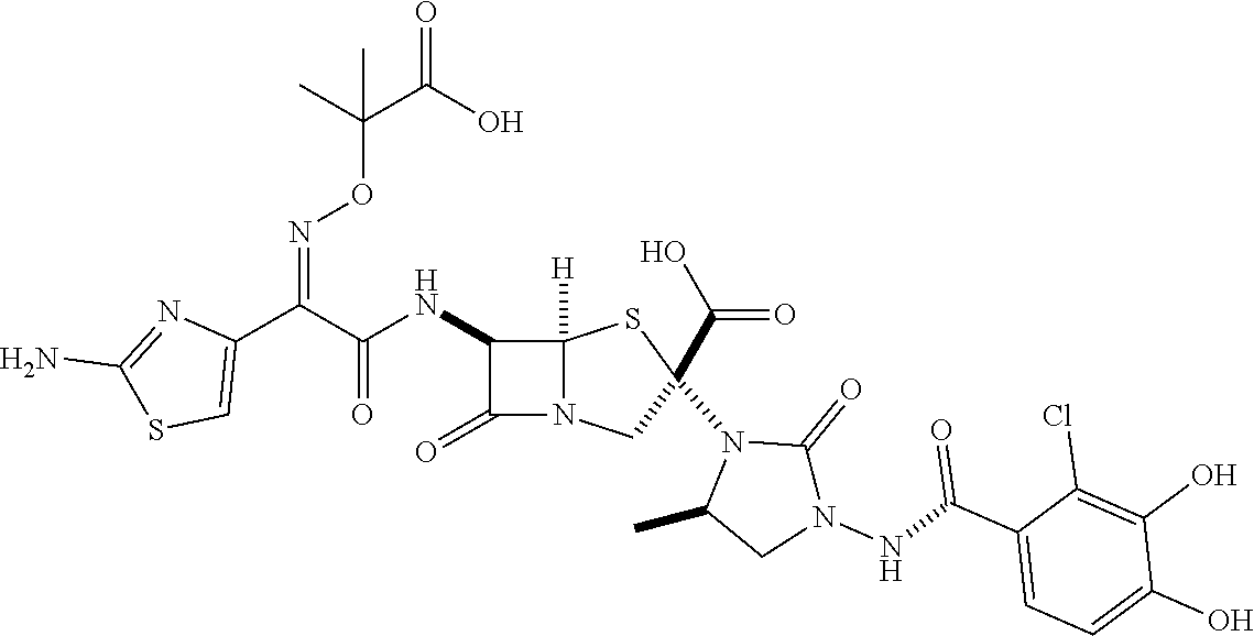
C(=O)(NC1C(=O)N2C1([H])SC(N1C(C)CN(NC(C3=CC=C(O)C(O)=C3Cl)=O)C1=O)(C(O)=O)C2)C(C1=CSC(N)=N1)=NOC(C(O)=O)(C)C
